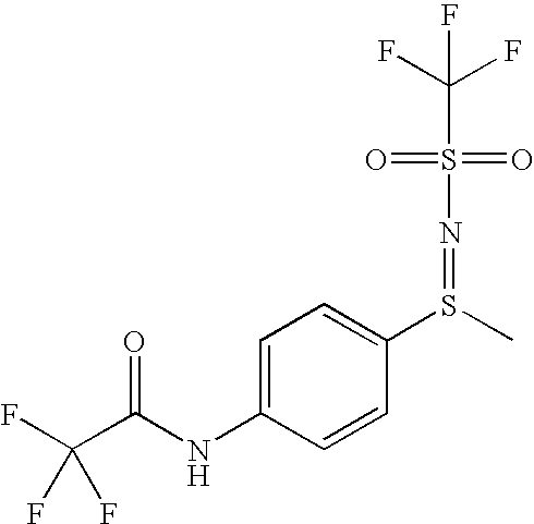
C(S(=O)(=O)N=S(C1=CC=C(NC(C(F)(F)F)=O)C=C1)C)(F)(F)F
